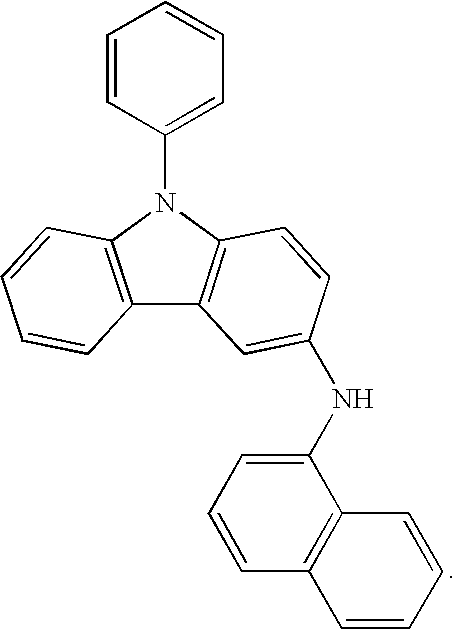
C12=C(N(C3=CC=CC=C3)C3=C1C=C(NC1=CC=CC4=C1C=CC=C4)C=C3)C=CC=C2
